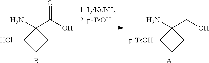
C1(N)(C(O)=O)CCC1.[Cl-].B.C1(N)(CO)CCC1.[p-TsOH-].[A]
